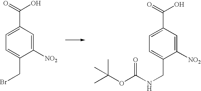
C1([NO2])=CC(C(=O)O)=CC=C1CNC(OC(C)(C)C)=O.C1([NO2])=CC(C(=O)O)=CC=C1CBr
